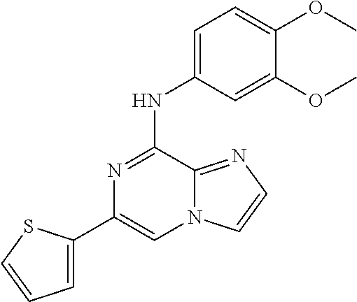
C1=C(C2=CN3C(=NC=C3)C(NC3=CC=C(OC)C(OC)=C3)=N2)SC=C1
